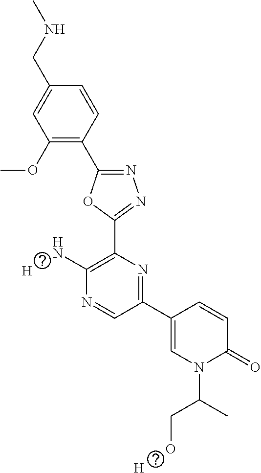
C1(OC)=C(C2=NN=C(C3=C(N)N=CC(C4=CN(C(CO)C)C(=O)C=C4)=N3)O2)C=CC(CNC)=C1.[H].[H]
